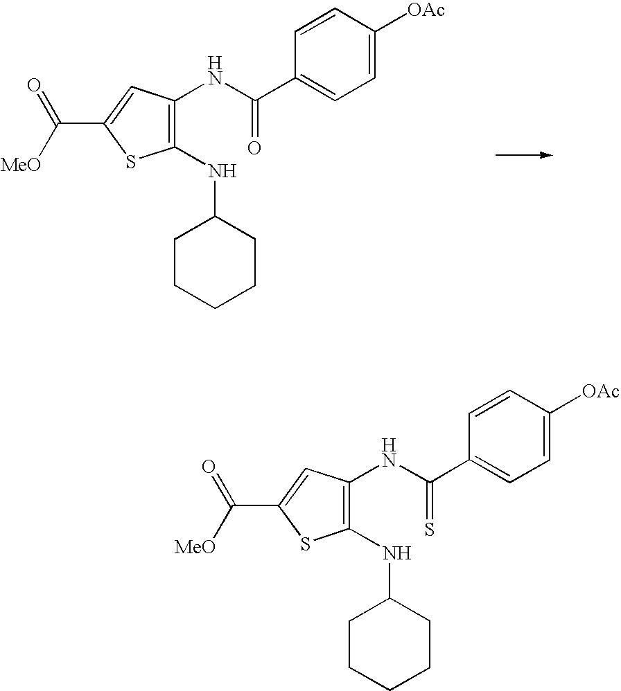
C1(NC2CCCCC2)=C(NC(C2=CC=C([OAc])C=C2)=O)C=C(C(=O)[MeO])S1.C1(NC2CCCCC2)=C(NC(C2=CC=C([OAc])C=C2)=S)C=C(C(=O)[MeO])S1
